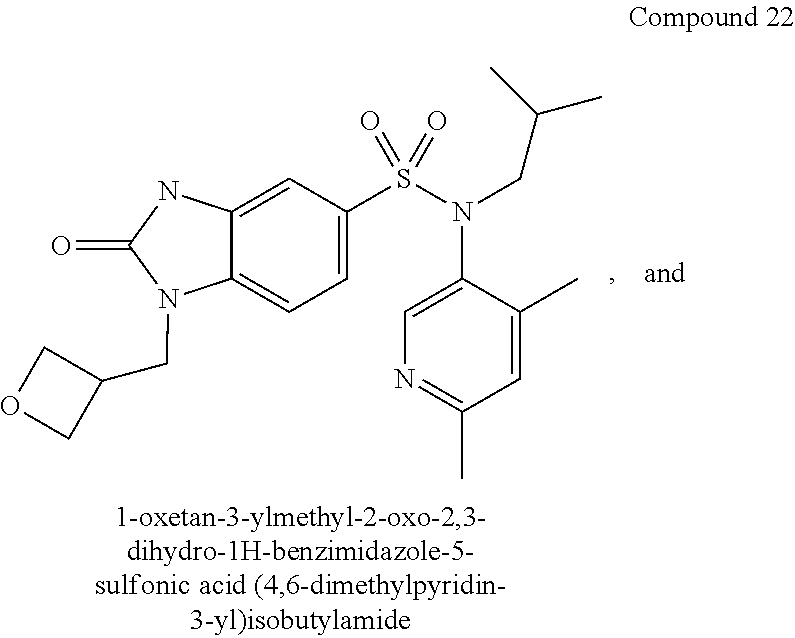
C1=C(S(N(CC(C)C)C2=CN=C(C)C=C2C)(=O)=O)C=C2C(=C1)N(CC1COC1)C(=O)N2
